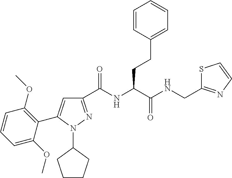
C1(C(NC(C(NCC2=NC=CS2)=O)CCC2=CC=CC=C2)=O)=NN(C2CCCC2)C(C2=C(OC)C=CC=C2OC)=C1
